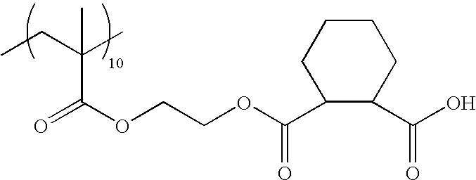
CCC(C)(C(OCCOC(C1C(C(O)=O)CCCC1)=O)=O)C
